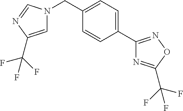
C1=C(C(F)(F)F)N=CN1CC1=CC=C(C2=NOC(C(F)(F)F)=N2)C=C1
